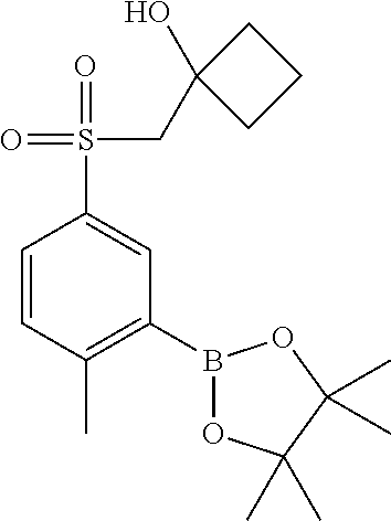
B1(C2=C(C)C=CC(S(=O)(=O)CC3(O)CCC3)=C2)OC(C)(C)C(C)(C)O1
